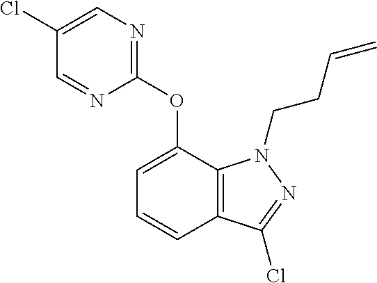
C1(Cl)=CN=C(OC2=CC=CC3=C2N(CCC=C)N=C3Cl)N=C1
